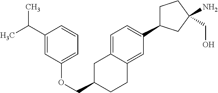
O(CC1CC2=CC=C(C3CCC(N)(CO)C3)C=C2CC1)C1=CC=CC(C(C)C)=C1
